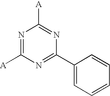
C1(C2=CC=CC=C2)=NC([A])=NC([A])=N1
